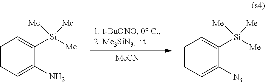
C1=C([N3])C([Si]([Me])([Me])[Me])=CC=C1.C1=C(N)C([Si]([Me])([Me])[Me])=CC=C1.[MeCN]
